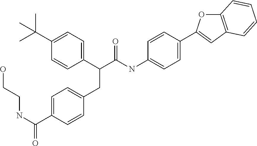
C1=C(C(NCCO)=O)C=CC(CC(C(NC2=CC=C(C3=CC4=C(O3)C=CC=C4)C=C2)=O)C2=CC=C(C(C)(C)C)C=C2)=C1
